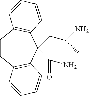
C1CC2=C(C(CC(N)C)(C(N)=O)C3=C1C=CC=C3)C=CC=C2
